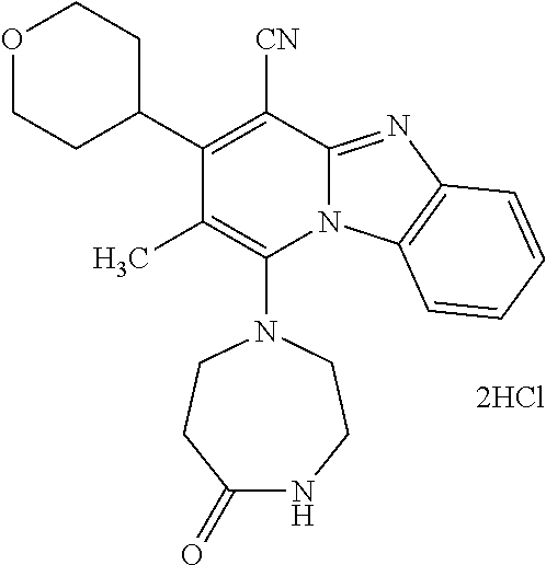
C1(C2CCOCC2)=C([CN])C2=NC3=C(N2C(N2CCC(=O)NCC2)=C1C)C=CC=C3.[2HCl]
